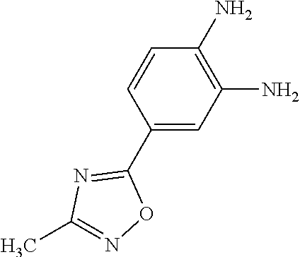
C1(C2=NC(C)=NO2)=CC(N)=C(N)C=C1
